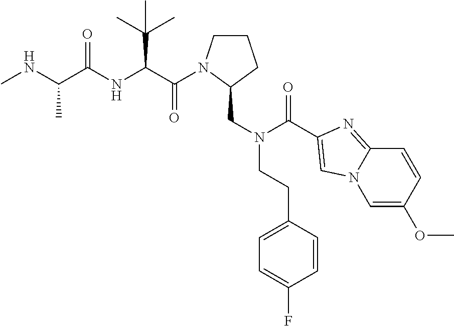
C1CN(C(=O)C(C(C)(C)C)NC(=O)C(C)NC)C(CN(C(=O)C2=CN3C(=N2)C=CC(OC)=C3)CCC2=CC=C(F)C=C2)C1
